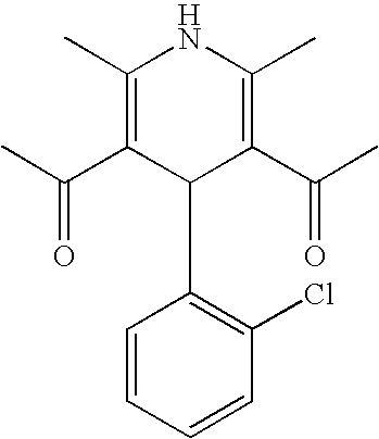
C1(C)=C(C(C)=O)C(C2=C(Cl)C=CC=C2)C(C(C)=O)=C(C)N1
